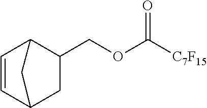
O(CC1CC2C=CC1C2)C([C7F15])=O
